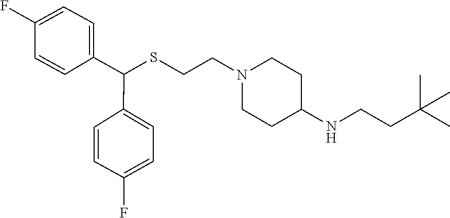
S(CCN1CCC(NCCC(C)(C)C)CC1)C(C1=CC=C(F)C=C1)C1=CC=C(F)C=C1
